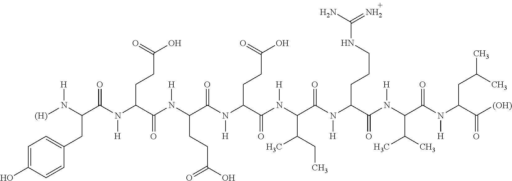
C(N(C(C(N([H])C(CCC(O)=O)C(N(C(C(N(C(C(N(C(CCCNC(N)=N)C(N(C(C(N(C(C([(OH)])=O)CC(C)C)[H])=O)C(C)C)[H])=O)[H])=O)C(CC)C)[H])=O)CCC(O)=O)[H])=O)=O)CCC(O)=O)[H])(C(N([(H)])[H])CC1=CC=C(O)C=C1)=O
